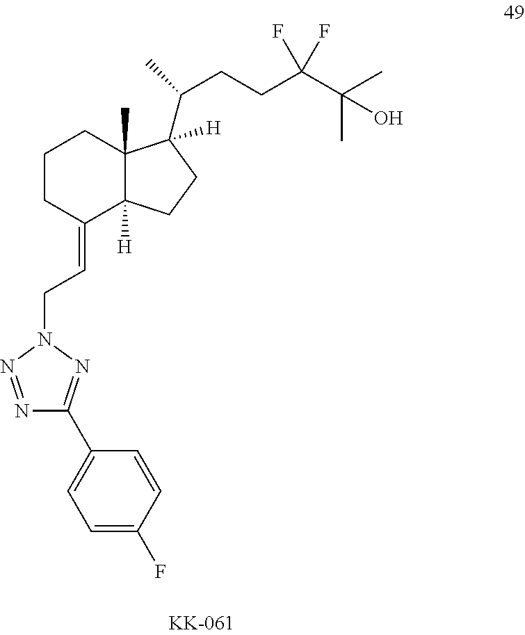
C1CC(=CCN2N=C(C3=CC=C(F)C=C3)N=N2)C2([H])C(C)(C1)C(C(C)CCC(C(C)(C)O)(F)F)([H])CC2
